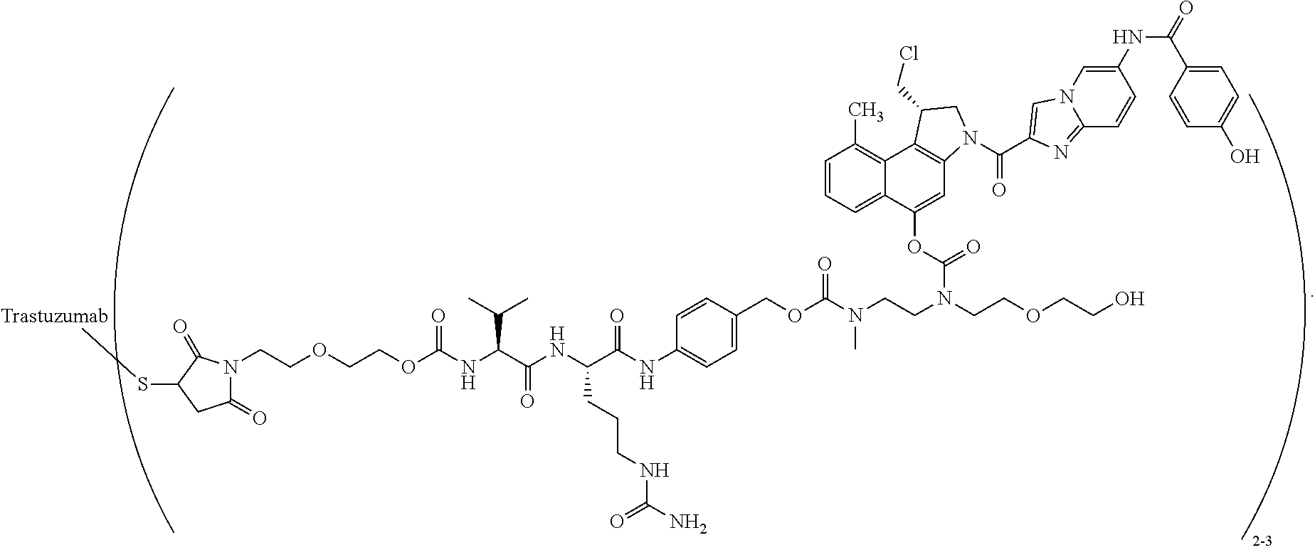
N1(CCOCCOC(NC(C(NC(C(NC2=CC=C(COC(N(CCN(CCOCCO)C(=O)OC3=CC4=C(C5=C(C)C=CC=C35)C(CCl)CN4C(C3=CN4C(=N3)C=CC(NC(=O)C3=CC=C(O)C=C3)=C4)=O)C)=O)C=C2)=O)CCCNC(N)=O)=O)C(C)C)=O)C(=O)CC(S[Trastuzumab])C1=O
